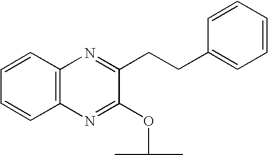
C12=C(C=CC=C1)N=C(CCC1=CC=CC=C1)C(OC(C)C)=N2
